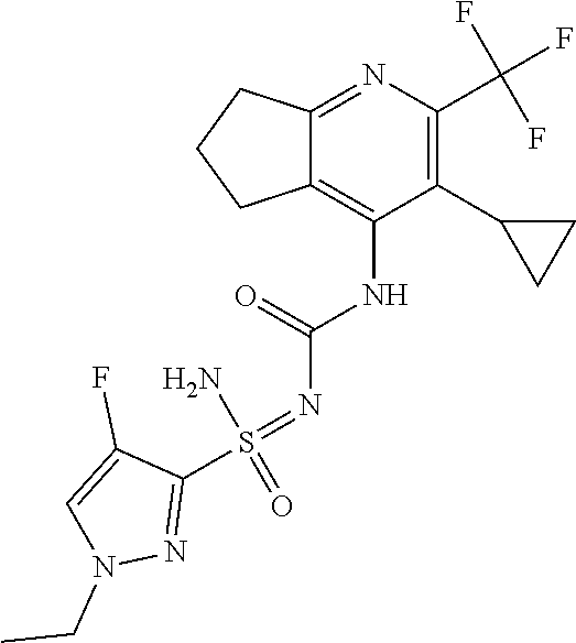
N1(CC)N=C(S(=NC(=O)NC2=C3CCCC3=NC(C(F)(F)F)=C2C2CC2)(=O)N)C(F)=C1
